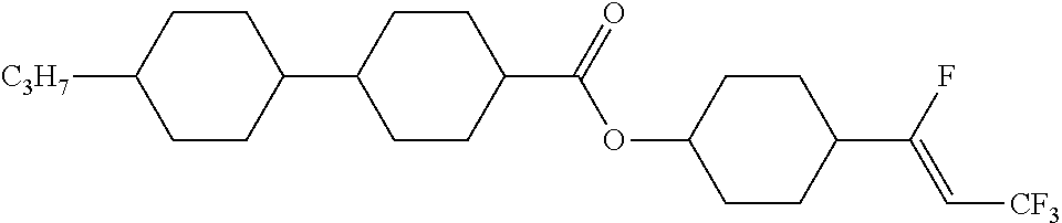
C1CC(C2CCC(C(OC3CCC(C(F)=C[CF3])CC3)=O)CC2)CCC1[C3H7]
